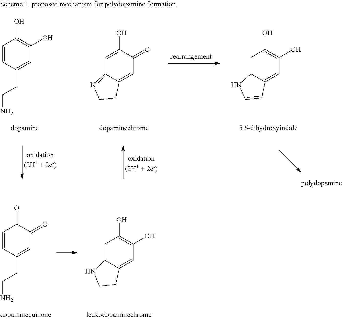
C1=CC(CCN)=CC(O)=C1O.C1=C(O)C(=O)C=C2C1=NCC2.C1=C2C(=CC(O)=C1O)C=CN2.C1=CC(CCN)=CC(=O)C1=O.C1=C2C(=CC(O)=C1O)CCN2
